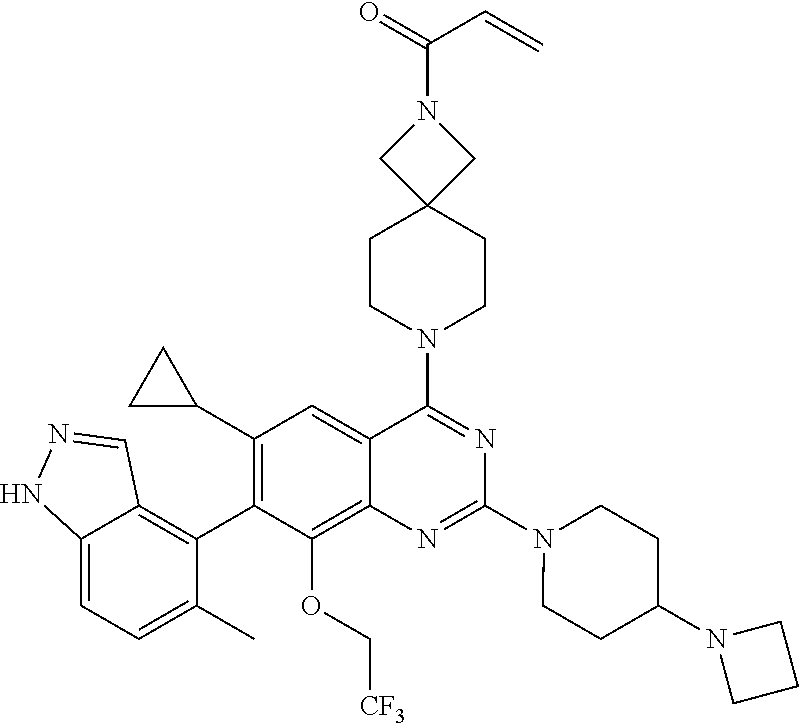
C12=CC=C(C)C(C3=C(C4CC4)C=C4C(=C3OC[CF3])N=C(N3CCC(N5CCC5)CC3)N=C4N3CCC4(CC3)CN(C(=O)C=C)C4)=C1C=NN2
